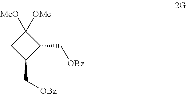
C1([MeO])([OMe])CC(C[OBz])C1C[OBz]
